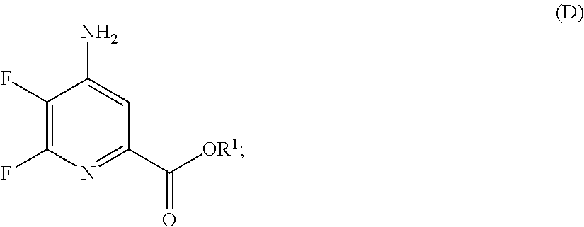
C1(F)=C(F)N=C(C([OR1])=O)C=C1N
